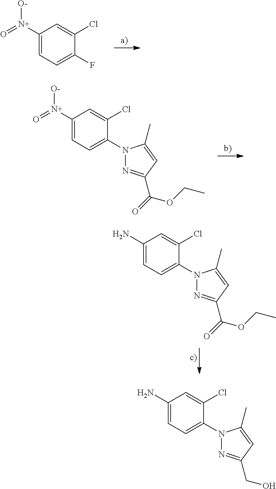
C1([N+](=O)[O-])=CC=C(F)C(Cl)=C1.C1([N+](=O)[O-])=CC=C(N2N=C(C(=O)OCC)C=C2C)C(Cl)=C1.C1(N)=CC=C(N2N=C(C(=O)OCC)C=C2C)C(Cl)=C1.C1(N)=CC=C(N2N=C(CO)C=C2C)C(Cl)=C1
